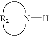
N[H].[R2]
